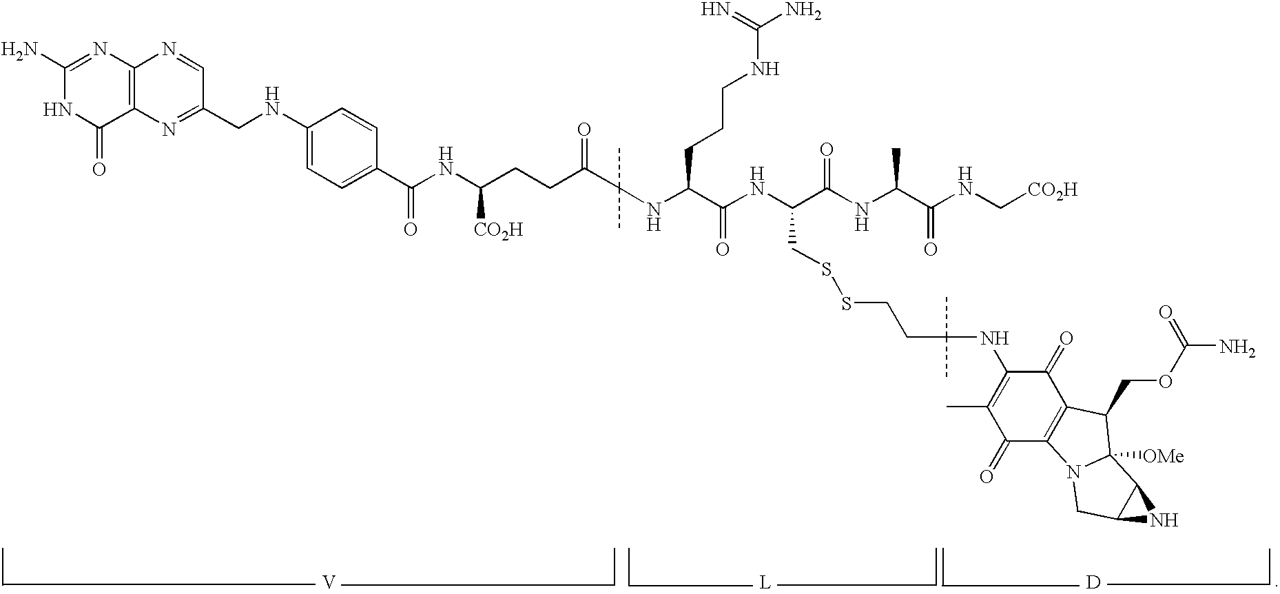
C1(N)=NC2=C(C(=O)N1)N=C(CNC1=CC=C(C(NC(CCC(C(C)(C)NC(CCCNC(N)=N)C(=O)NC(CSSCCC(NC3=C(C)C(=O)C4=C(C3=O)C(COC(=O)N)C3([OMe])N4CC4C3N4)(C)C)C(NC(C(NC[CO2H])=O)C)=O)=O)[CO2H])=O)C=C1)C=N2.[V].[L].[D]
